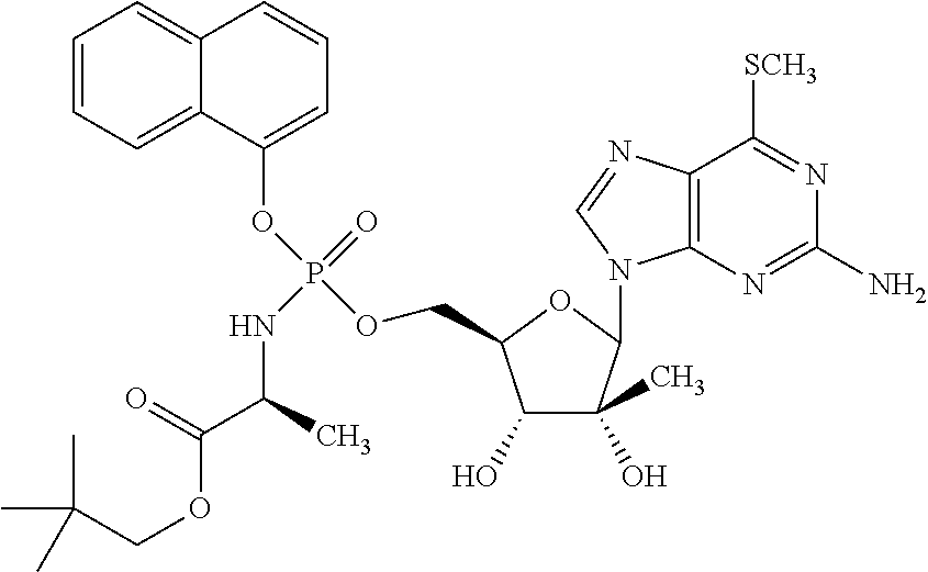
C1=CC=C2C(=C1)C=CC=C2OP(=O)(NC(C(=O)OCC(C)(C)C)C)OCC1C(O)C(O)(C)C(N2C3=C(C([SCH3])=NC(N)=N3)N=C2)O1
